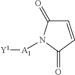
[A1]([Y1])N1C(=O)C=CC1=O
